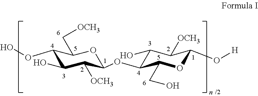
C1(OO)C(O)C([OCH3])C(OC2C(O)C([OCH3])C(O[H])OC2CO)OC1C[OCH3]
